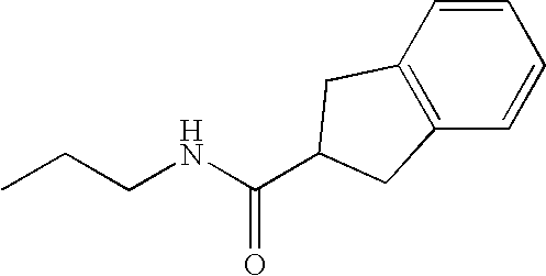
C(NCCC)(=O)C1CC2=C(C=CC=C2)C1
